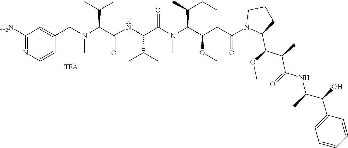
C(N(C)C(C(C)C)C(=O)NC(C(C)C)C(=O)N(C)C(C(C)CC)C(OC)CC(=O)N1C(C(C(C(NC(C)C(C2=CC=CC=C2)O)=O)C)OC)CCC1)C1=CC(N)=NC=C1
